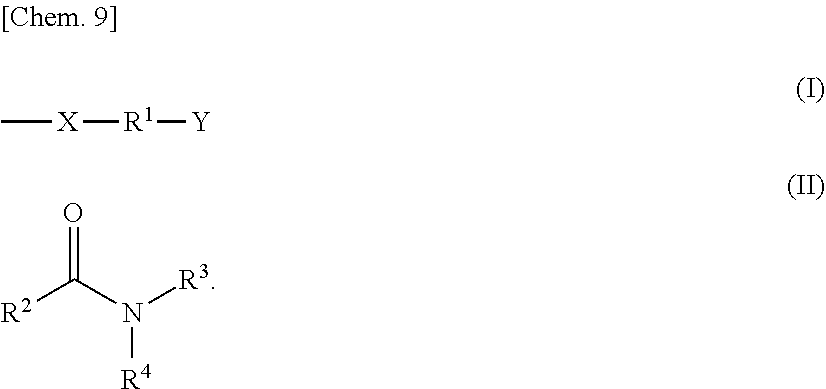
C[X][R1][Y].[R2]C(N([R3])[R4])=O
